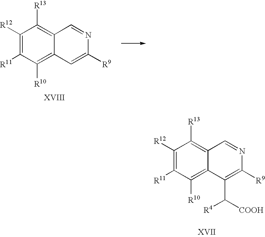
C1([R12])=C([R11])C([R10])=C2C(=C1[R13])C=NC([R9])=C2.C1([R12])=C([R11])C([R10])=C2C(=C1[R13])C=NC([R9])=C2C([R4])[COOH]
